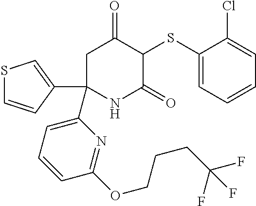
C1(SC2C(=O)CC(C3=CC=CC(OCCCC(F)(F)F)=N3)(C3=CSC=C3)NC2=O)=CC=CC=C1Cl
